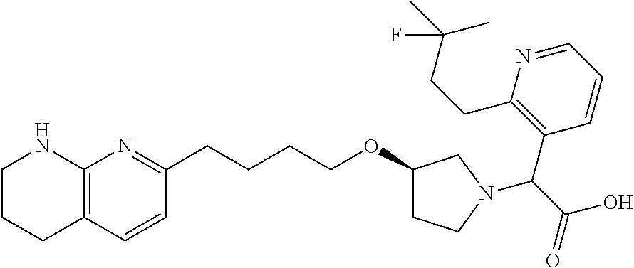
C1(CCC(C)(C)F)=C(C(C(O)=O)N2CC(OCCCCC3=NC4=C(C=C3)CCCN4)CC2)C=CC=N1
